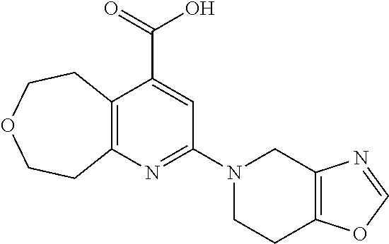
C12=C(N=C(N3CCC4=C(C3)N=CO4)C=C1C(=O)O)CCOCC2
